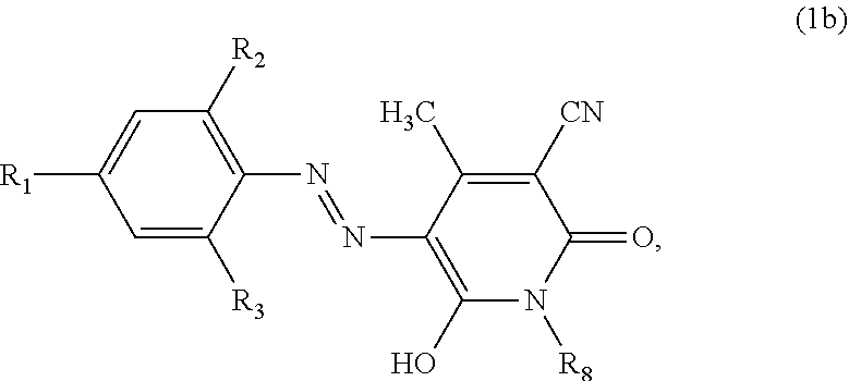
C1=C([R3])C(N=NC2=C(O)N([R8])C(=O)C([CN])=C2C)=C([R2])C=C1[R1]
